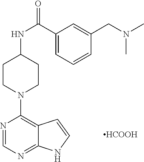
C1(C(NC2CCN(C3=C4C(=NC=N3)NC=C4)CC2)=O)=CC=CC(CN(C)C)=C1.[HCOOH]
